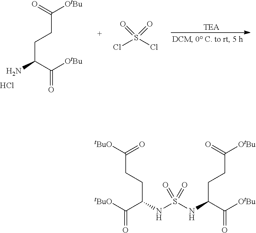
C(CCC(C(=O)[OtBu])N)([OtBu])=O.Cl.ClS(Cl)(=O)=O.C(CCC(C(=O)[OtBu])NS(NC(C(=O)[tBuO])CCC(=O)[tBuO])(=O)=O)([OtBu])=O
